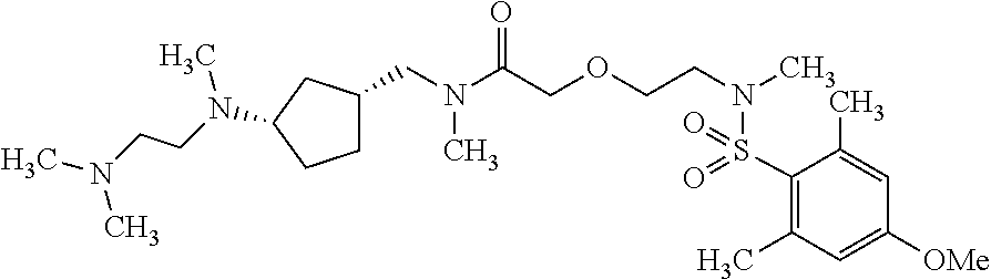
C1(S(=O)(N(CCOCC(N(CC2CCC(N(CCN(C)C)C)C2)C)=O)C)=O)=C(C)C=C([OMe])C=C1C
